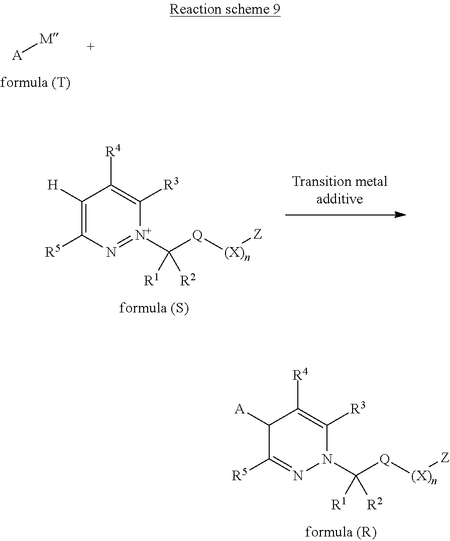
C1([A])C([R5])=NN(C([Q][(X)n][Z])([R2])[R1])C([R3])=C1[R4].[A][M].C1([H])=C([R5])N=[N+](C([Q][(X)n][Z])([R2])[R1])C([R3])=C1[R4]
